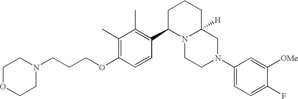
C1(C)=C(OCCCN2CCOCC2)C=CC(C2N3C([H])(CCC2)CN(C2=CC=C(F)C([OMe])=C2)CC3)=C1C
